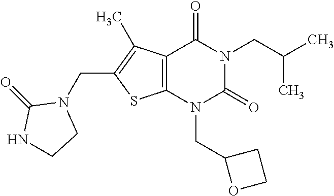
C12=C(N(CC3OCC3)C(=O)N(CC(C)C)C1=O)SC(CN1C(=O)NCC1)=C2C
